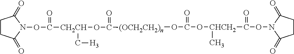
C(O[CHCH2](C(ON1C(=O)CCC1=O)=O)C)(=O)O[(OCH2CH2)n]C(=O)O[CH2CH](C[H3])C(=O)ON1C(=O)CCC1=O
